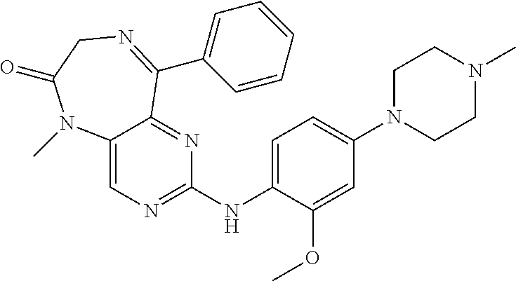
C12=CN=C(NC3=CC=C(N4CCN(C)CC4)C=C3OC)N=C1C(C1=CC=CC=C1)=NCC(=O)N2C
